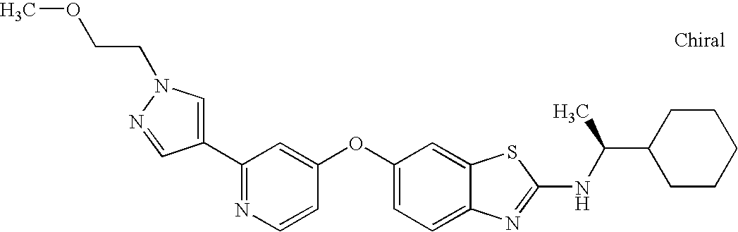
N1=C(C2=CN(CCOC)N=C2)C=C(OC2=CC=C3C(=C2)SC(NC(C2CCCCC2)C)=N3)C=C1
